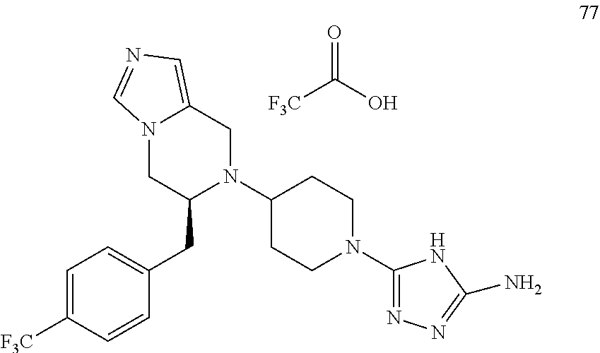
C1(N2CCC(N3C(CC4=CC=C([F3C])C=C4)CN4C(=CN=C4)C3)CC2)=NN=C(N)N1.[F3C]C(=O)O
